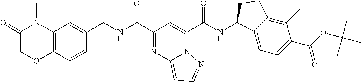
C12=C(C=CC(CNC(C3=NC4=CC=NN4C(C(NC4C5=CC=C(C(=O)OC(C)(C)C)C(C)=C5CC4)=O)=C3)=O)=C1)OCC(=O)N2C
